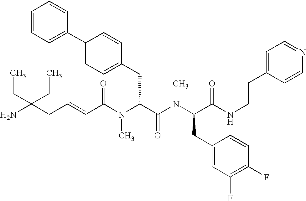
NC(CC=CC(N(C(C(N(C(CC1=CC(F)=C(F)C=C1)C(NCCC1=CC=NC=C1)=O)C)=O)CC1=CC=C(C2=CC=CC=C2)C=C1)C)=O)(CC)CC
